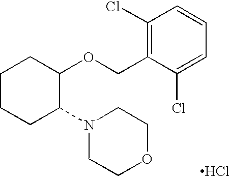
C1CCC(N2CCOCC2)C(OCC2=C(Cl)C=CC=C2Cl)C1.Cl
